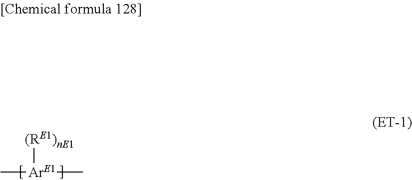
C[ArE1](C)[(RE1)nE1]
